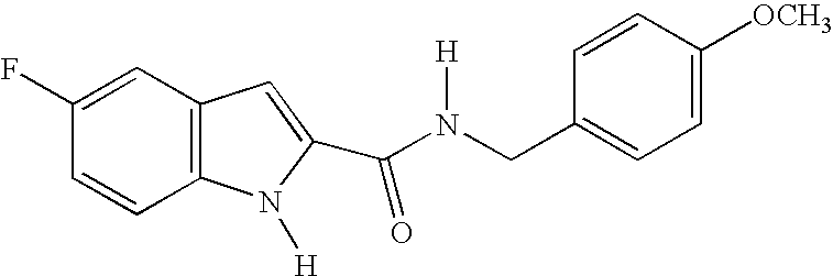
C12=C(C=CC(F)=C1)N([H])C(C(N([H])CC1=CC=C([OCH3])C=C1)=O)=C2
